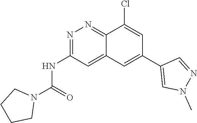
N1(C)N=CC(C2=CC3=CC(NC(N4CCCC4)=O)=NN=C3C(Cl)=C2)=C1
